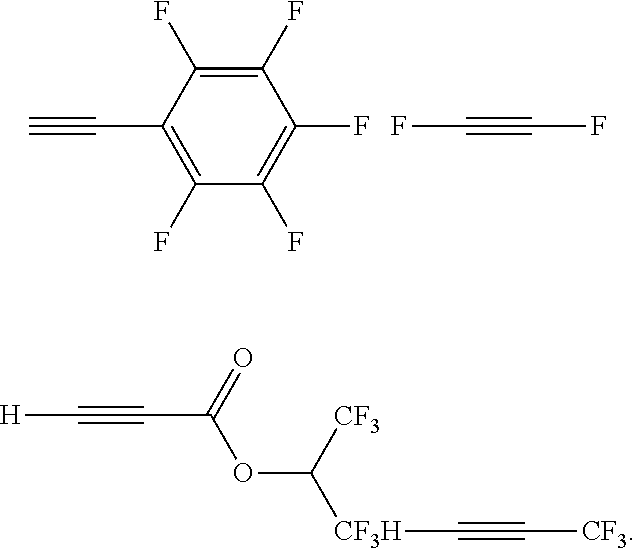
C#CC1=C(F)C(F)=C(F)C(F)=C1F.C(#CF)F.C(#CC(OC([CF3H]C#C[CF3])[CF3])=O)[H]
